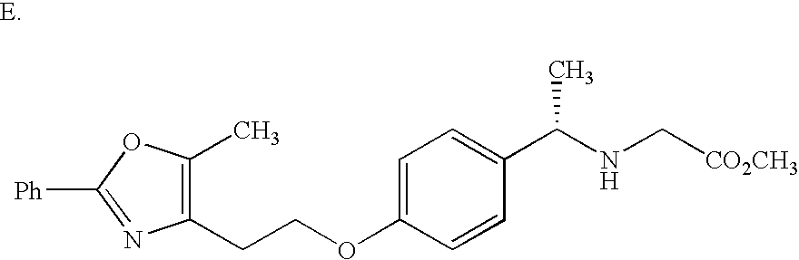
C1=C(OCCC2=C(C)OC([Ph])=N2)C=CC(C(NC[CO2CH3])C)=C1
